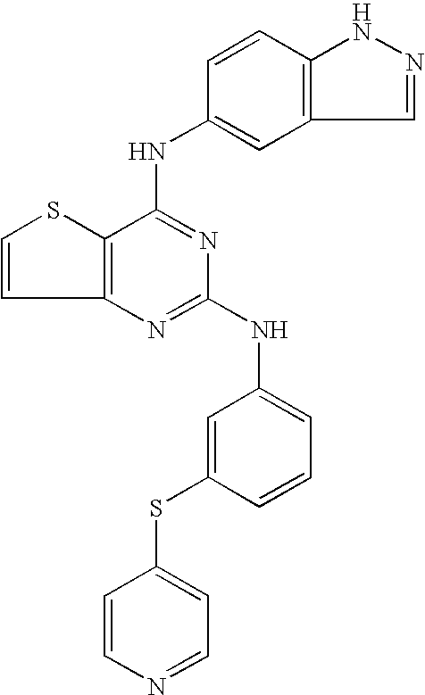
C12=C(C(NC3=CC4=C(C=C3)NN=C4)=NC(NC3=CC=CC(SC4=CC=NC=C4)=C3)=N1)SC=C2
